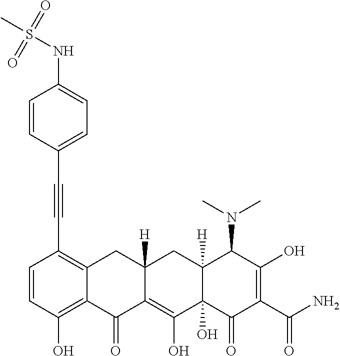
C1=CC(O)=C2C(=C1C#CC1=CC=C(NS(C)(=O)=O)C=C1)CC1([H])C(=C(O)C3(O)C([H])(C1)C(N(C)C)C(O)=C(C(N)=O)C3=O)C2=O
